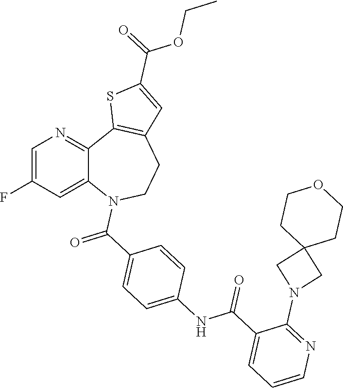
C1=C(F)C=C2C(=N1)C1=C(CCN2C(=O)C2=CC=C(NC(C3=CC=CN=C3N3CC4(C3)CCOCC4)=O)C=C2)C=C(C(=O)OCC)S1
